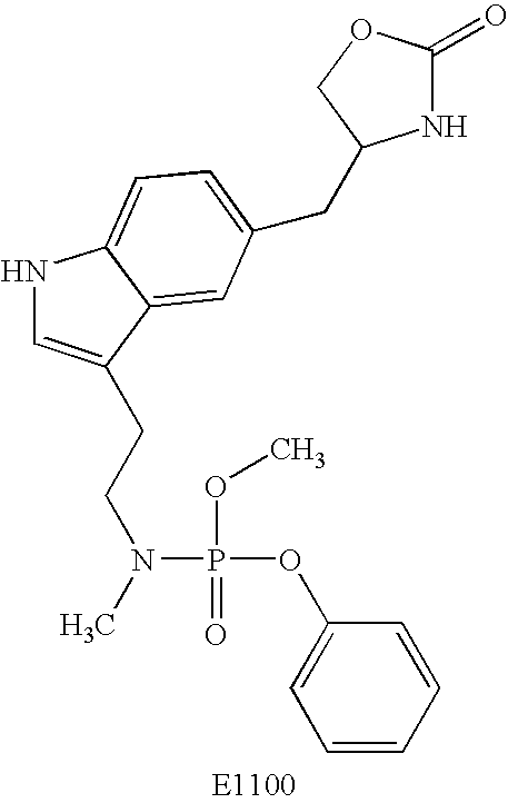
N1C=C(CCN(C)P(=O)(OC)OC2=CC=CC=C2)C2=CC(CC3NC(=O)OC3)=CC=C12
